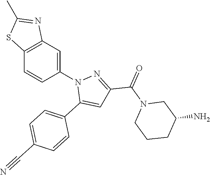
C1=C(C#N)C=CC(C2=CC(C(=O)N3CCCC(N)C3)=NN2C2=CC3=C(C=C2)SC(C)=N3)=C1
